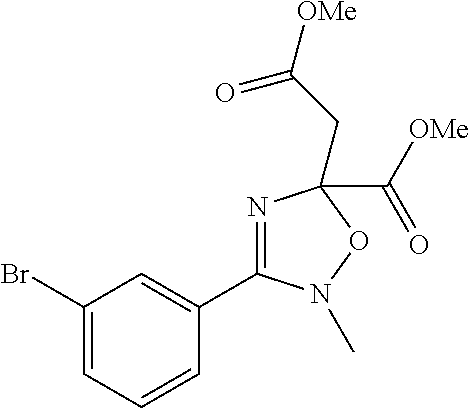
N1=C(C2=CC(Br)=CC=C2)N(C)OC1(CC([OMe])=O)C([OMe])=O
